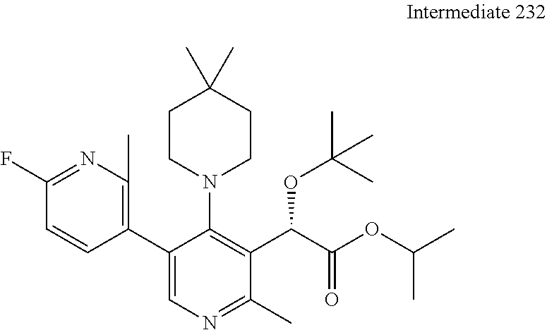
N1=C(F)C=CC(C2=CN=C(C)C(C(C(OC(C)C)=O)OC(C)(C)C)=C2N2CCC(C)(C)CC2)=C1C
